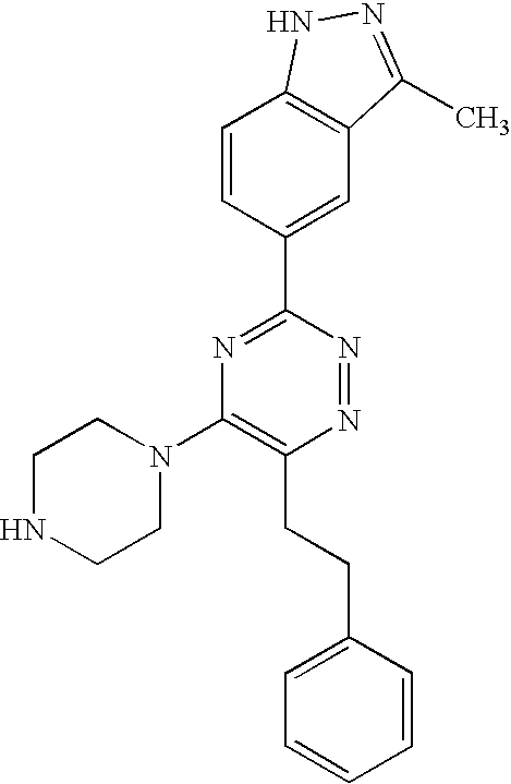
C1=CC(C2=NC(N3CCNCC3)=C(CCC3=CC=CC=C3)N=N2)=CC2=C1NN=C2C
